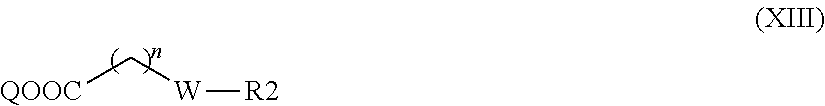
[QOOC]C[W][R2]
